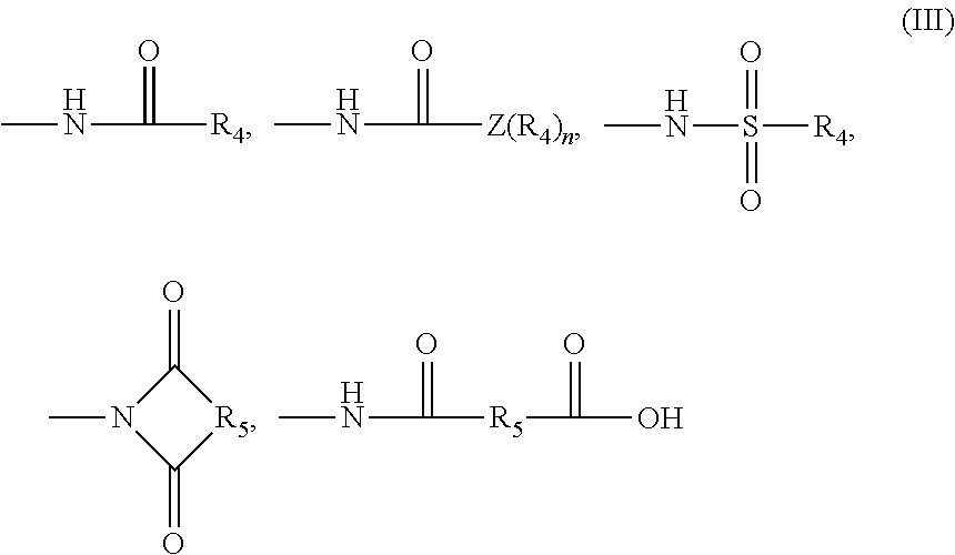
CNC(=O)[R4].CNC(=O)[Z(R4)n].CNS([R4])(=O)=O.C1(=O)N(C)C(=O)[R5]1.N(C)C(=O)[R5]C(=O)O
